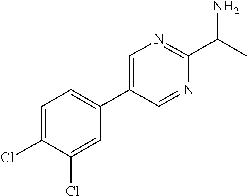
C1=C(Cl)C(Cl)=CC(C2=CN=C(C(N)C)N=C2)=C1
